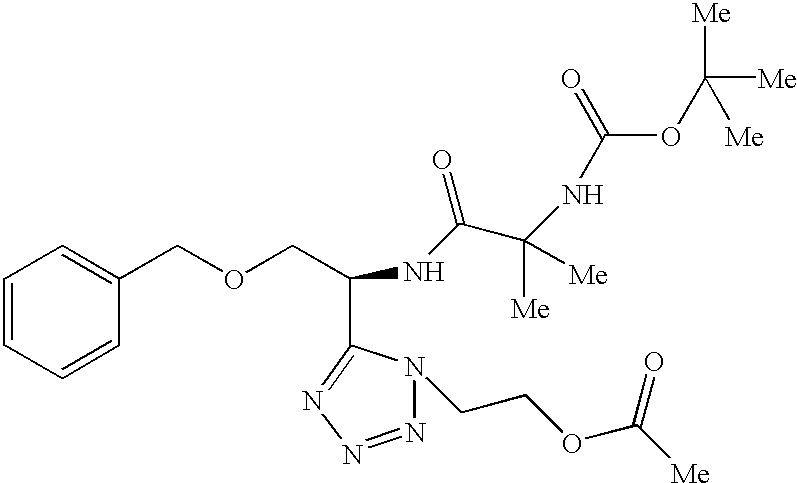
C1=CC=CC(COCC(NC(C(NC(OC([Me])([Me])[Me])=O)([Me])[Me])=O)C2=NN=NN2CCOC([Me])=O)=C1
